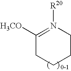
C1([H3CO])=N([R20])CCCC1
